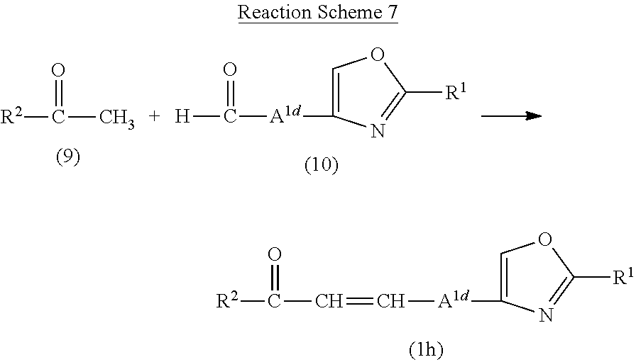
[R2]C(C)=O.C1=C([A1d]C([H])=O)N=C([R1])O1.C1=C([A1d]C=CC([R2])=O)N=C([R1])O1
